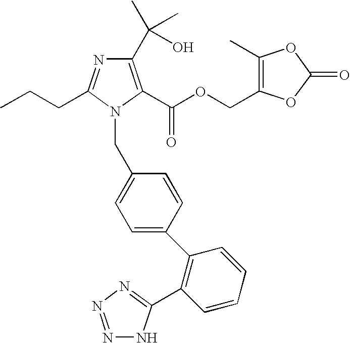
N1=NN=C(C2=C(C3=CC=C(CN4C(CCC)=NC(C(C)(C)O)=C4C(OCC4=C(C)OC(=O)O4)=O)C=C3)C=CC=C2)N1
